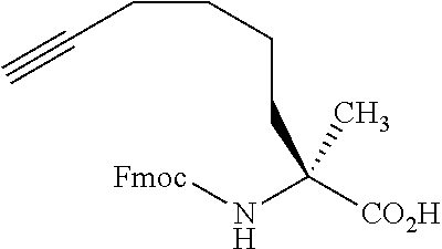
C(C(N[Fmoc])([CO2H])C)CCCC#C
